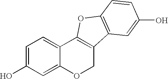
C1=C(O)C=C2C(=C1)C1=C(CO2)C2=C(O1)C=CC(O)=C2
